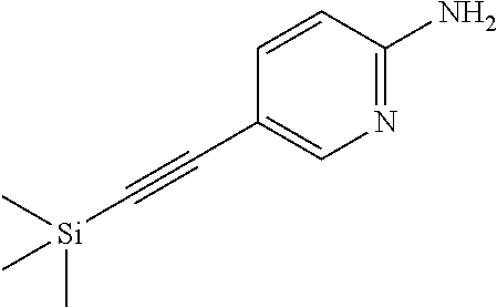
C1(C#C[Si](C)(C)C)=CN=C(N)C=C1
